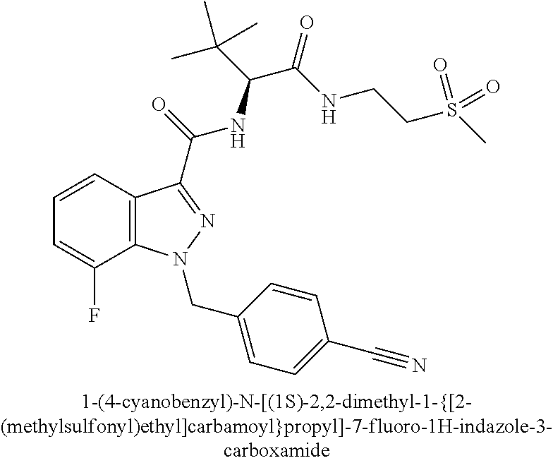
C1=CC2=C(C(F)=C1)N(CC1=CC=C(C#N)C=C1)N=C2C(=O)NC(C(NCCS(=O)(=O)C)=O)C(C)(C)C
